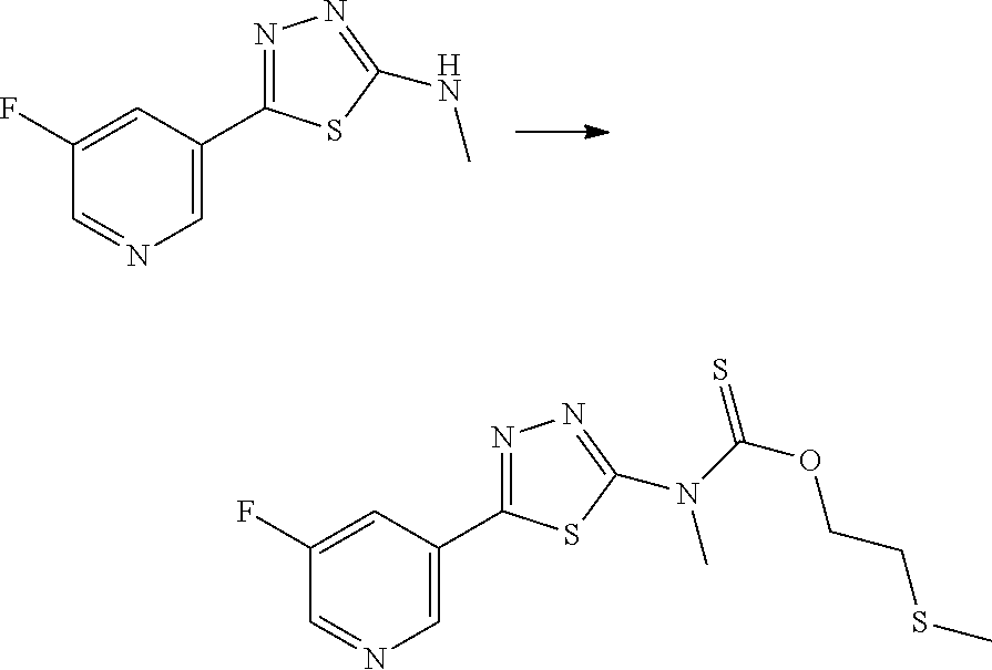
C1=NC=C(C2=NN=C(NC)S2)C=C1F.C1=NC=C(C2=NN=C(N(C)C(OCCSC)=S)S2)C=C1F
